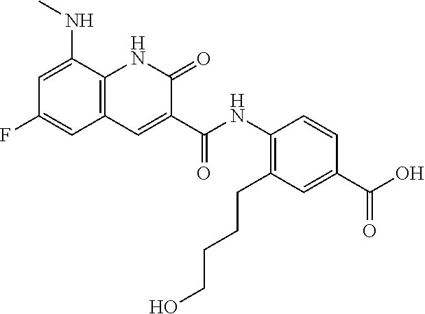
C1=C(NC)C2=C(C=C1F)C=C(C(NC1=C(CCCCO)C=C(C(O)=O)C=C1)=O)C(=O)N2
